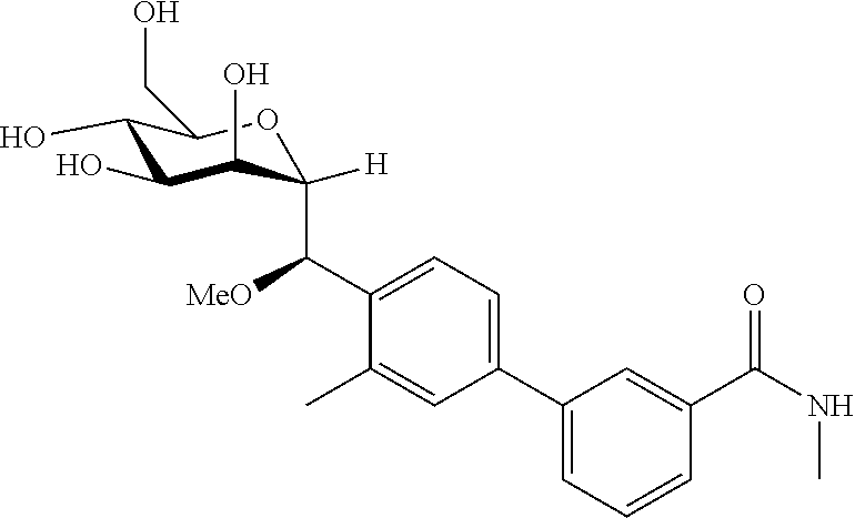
C1(O)C(O)C(O)C(C(C2=CC=C(C3=CC=CC(C(NC)=O)=C3)C=C2C)[MeO])([H])OC1CO
